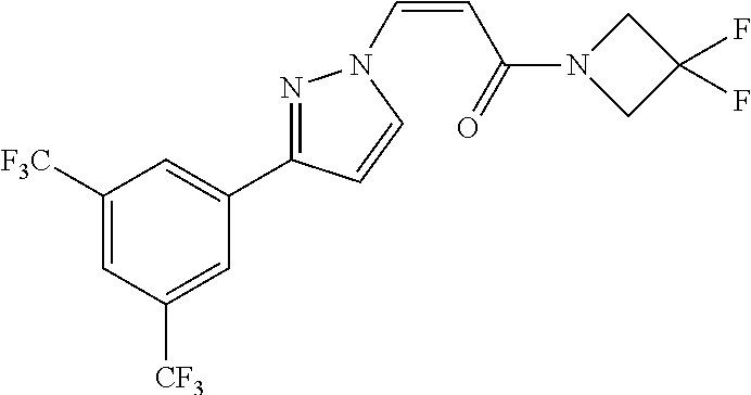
C1([F3C])=CC([CF3])=CC(C2=NN(C=CC(N3CC(F)(F)C3)=O)C=C2)=C1
